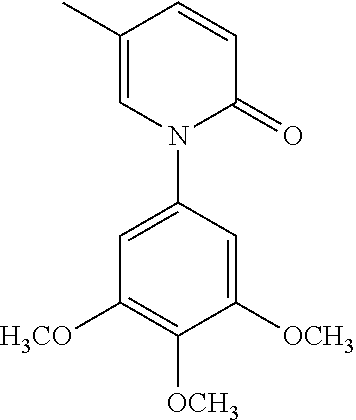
N1(C2=CC([H3CO])=C([OCH3])C([OCH3])=C2)C(=O)C=CC(C)=C1
